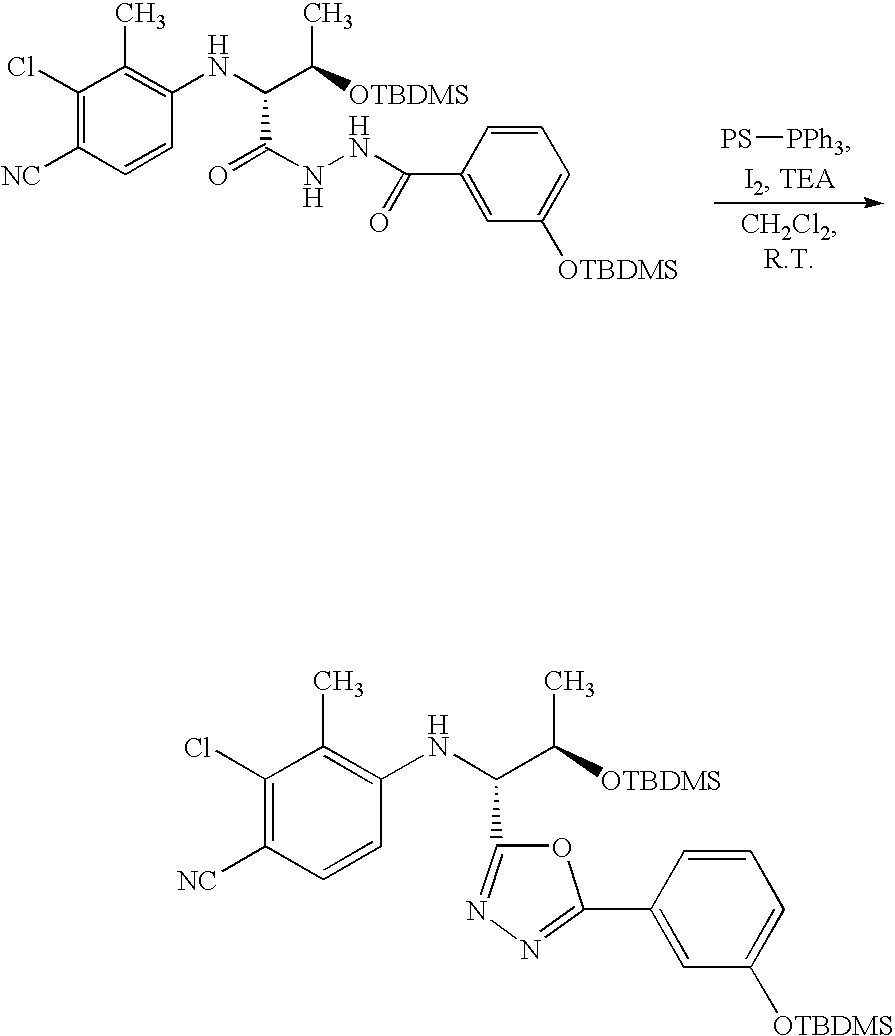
C1(Cl)=C([NC])C=CC(NC(C([OTBDMS])C)C(=O)NNC(C2=CC([OTBDMS])=CC=C2)=O)=C1C.[PS][PPh3].C1(Cl)=C([NC])C=CC(NC(C([OTBDMS])C)C2=NN=C(C3=CC([OTBDMS])=CC=C3)O2)=C1C
